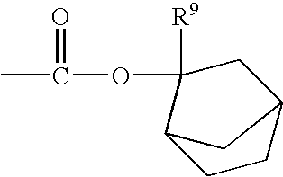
CC(=O)OC1([R9])CC2CCC1C2
